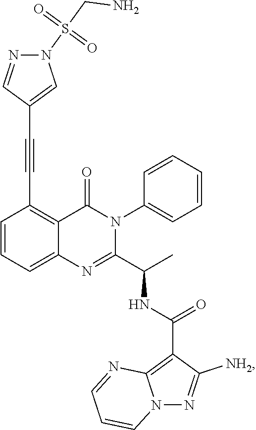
C1=CC=C2C(=C1C#CC1=CN(S(CN)(=O)=O)N=C1)C(=O)N(C1=CC=CC=C1)C(C(C)NC(=O)C1=C3N(N=C1[NH2])C=CC=N3)=N2
